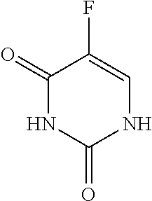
C1(=O)NC(=O)NC=C1F
